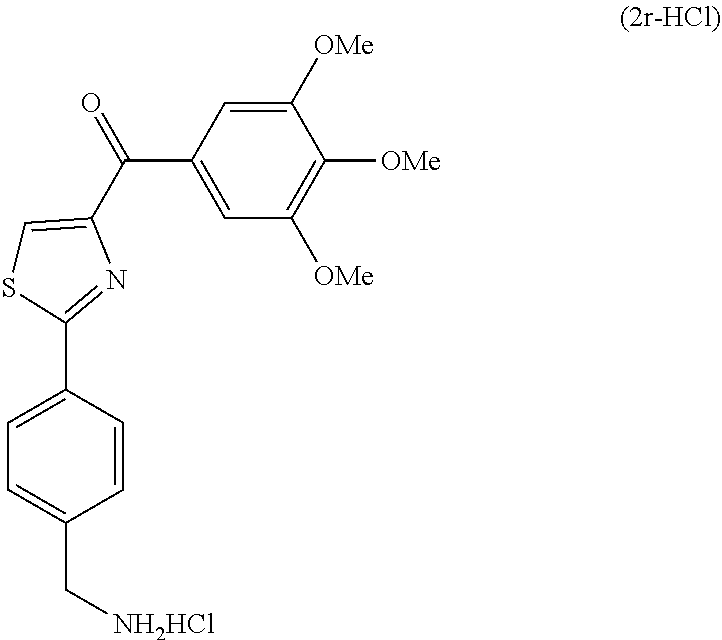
C1([OMe])=CC(C(=O)C2=CSC(C3=CC=C(C[NH2HCl])C=C3)=N2)=CC([OMe])=C1[OMe]
